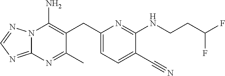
N12C(=NC=N1)N=C(C)C(CC1=CC=C(C#N)C(NCCC(F)F)=N1)=C2N
